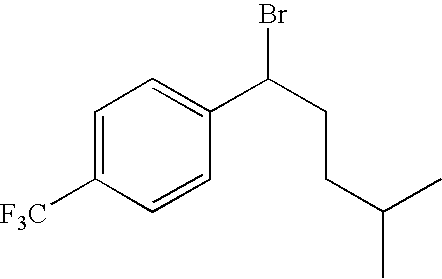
C1=C([F3C])C=CC(C(CCC(C)C)Br)=C1
